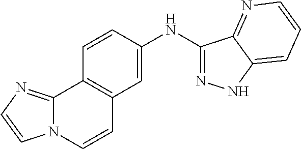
C1=C(NC2=NNC3=CC=CN=C23)C=CC2=C1C=CN1C2=NC=C1
